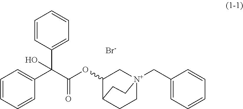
[N+]12(CC3=CC=CC=C3)CCC(CC1)C(OC(C(C1=CC=CC=C1)(C1=CC=CC=C1)O)=O)C2.[Br-]
